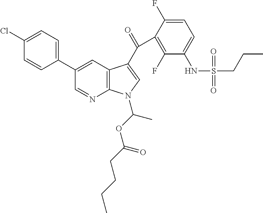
C12=C(C=C(C3=CC=C(Cl)C=C3)C=N1)C(C(=O)C1=C(F)C(NS(CCC)(=O)=O)=CC=C1F)=CN2C(OC(CCCC)=O)C
